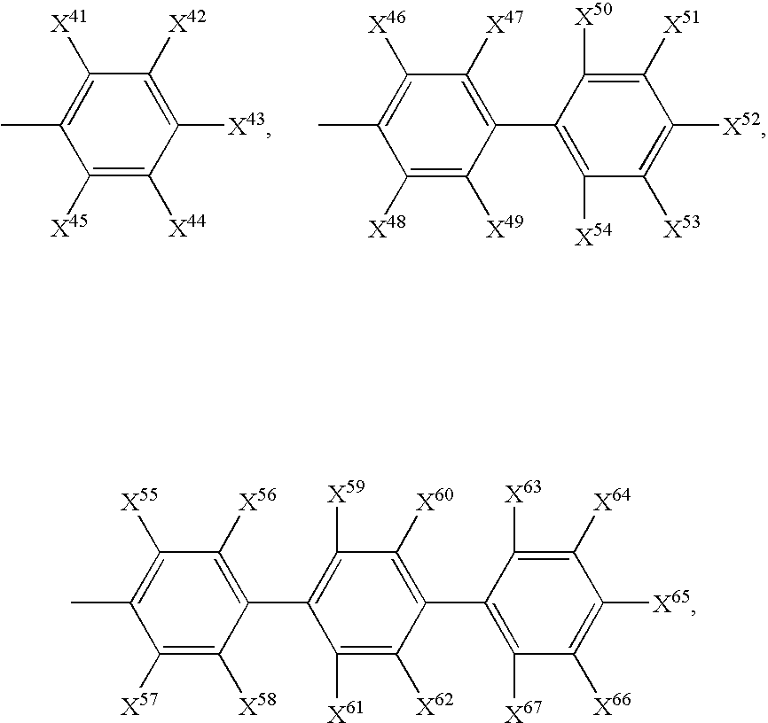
C1([X45])=C([X44])C([X43])=C([X42])C([X41])=C1C.C1(C)=C([X46])C([X47])=C(C2=C([X54])C([X53])=C([X52])C([X51])=C2[X50])C([X49])=C1[X48].C1([X57])=C([X58])C(C2=C([X59])C([X60])=C(C3=C([X67])C([X66])=C([X65])C([X64])=C3[X63])C([X62])=C2[X61])=C([X56])C([X55])=C1C
